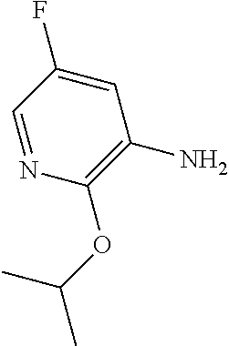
C1=NC(OC(C)C)=C(N)C=C1F
